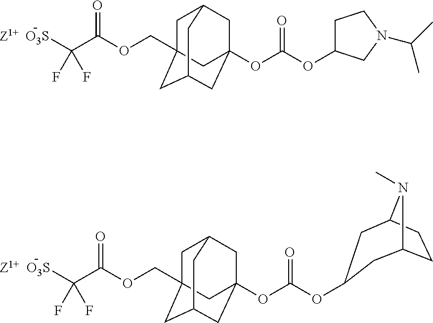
O(C(C([O3S])(F)F)=O)CC12CC3CC(OC(OC4CCN(C(C)C)C4)=O)(CC(C1)C3)C2.O(C(C([O3S])(F)F)=O)CC12CC3CC(OC(OC4CC5CCC(N5C)C4)=O)(CC(C1)C3)C2
